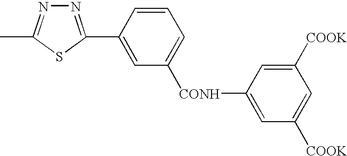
N1=C(C2=CC([CONH]C3=CC([COOK])=CC([COOK])=C3)=CC=C2)SC(C)=N1
